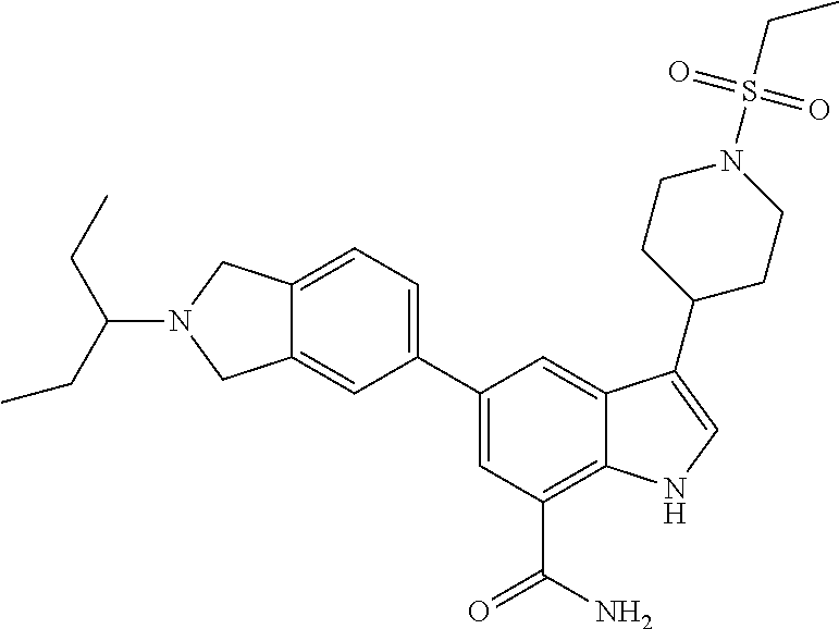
C(N1CC2=CC(C3=CC(C(N)=O)=C4C(=C3)C(C3CCN(S(=O)(=O)CC)CC3)=CN4)=CC=C2C1)(CC)CC
